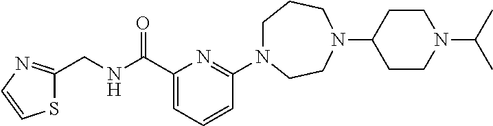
C1N(C2=NC(C(NCC3=NC=CS3)=O)=CC=C2)CCN(C2CCN(C(C)C)CC2)CC1
